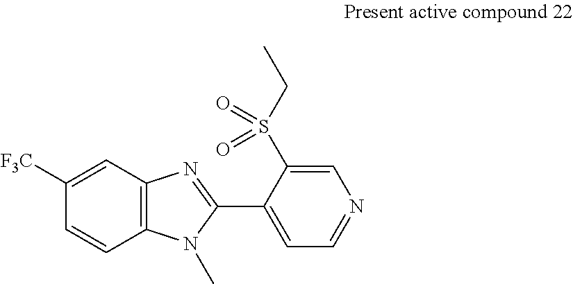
C12=C(C=C([F3C])C=C1)N=C(C1=CC=NC=C1S(CC)(=O)=O)N2C
